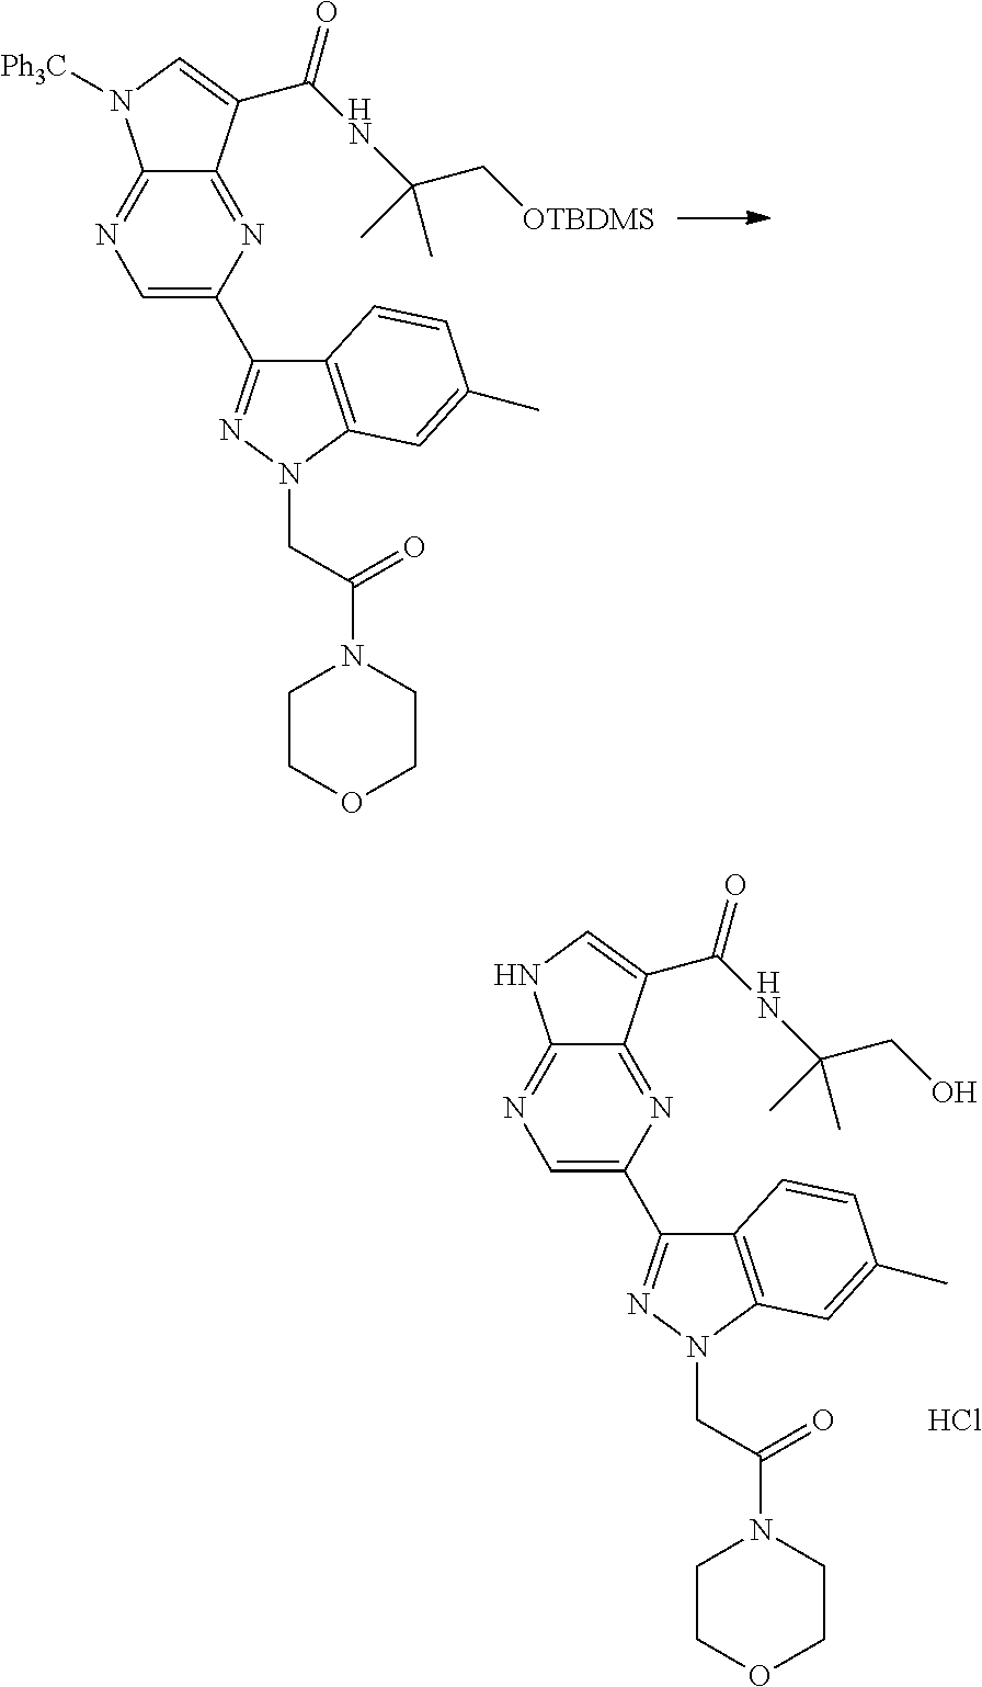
C1=C(C2=NN(CC(N3CCOCC3)=O)C3=C2C=CC(C)=C3)N=C2C(=N1)N([Ph3C])C=C2C(NC(C[OTBDMS])(C)C)=O.C1=C(C2=NN(CC(N3CCOCC3)=O)C3=C2C=CC(C)=C3)N=C2C(=N1)NC=C2C(NC(CO)(C)C)=O.Cl
